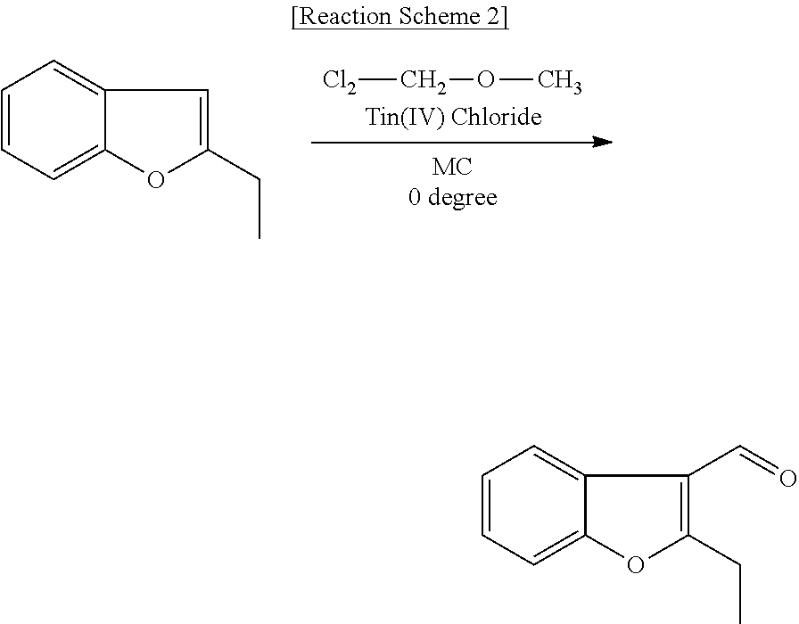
C1=CC=C2C(=C1)C=C(CC)O2.[Cl2]COC.C1=CC=C2C(=C1)C(C=O)=C(CC)O2
